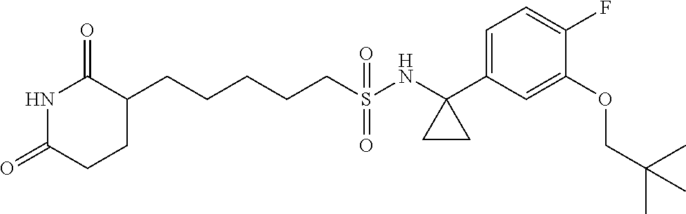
N1C(=O)CCC(CCCCCS(=O)(=O)NC2(C3=CC=C(F)C(OCC(C)(C)C)=C3)CC2)C1=O
